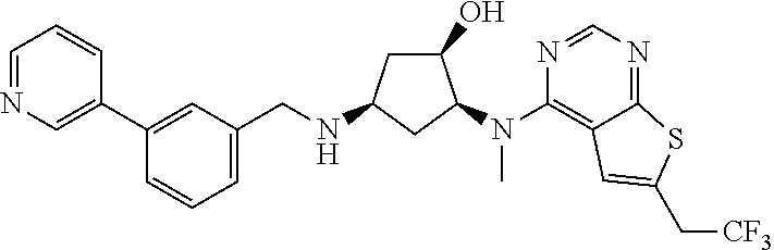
C1=CC=C(CNC2CC(O)C(N(C3=C4C(=NC=N3)SC(C[CF3])=C4)C)C2)C=C1C1=CN=CC=C1
